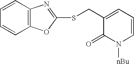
C1=CC2=C(C=C1)N=C(SCC1=CC=CN([nBu])C1=O)O2
